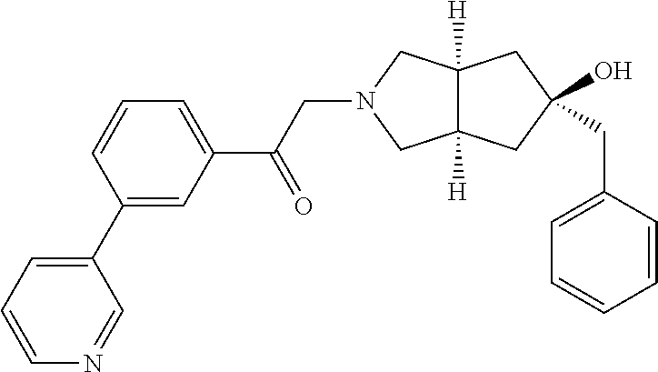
C12([H])C([H])(CC(CC3=CC=CC=C3)(O)C1)CN(CC(C1=CC=CC(C3=CC=CN=C3)=C1)=O)C2
